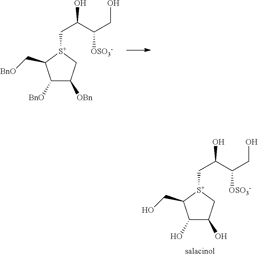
C1([BnO])C([OBn])C[S+](CC(C(CO)[OSO3-])O)C1C[BnO].C1(O)C(O)C[S+](CC(C(CO)[OSO3-])O)C1CO
